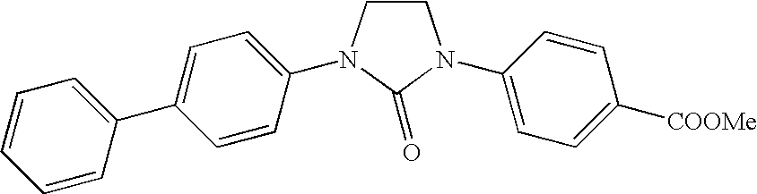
C1CN(C2=CC=C(C3=CC=CC=C3)C=C2)C(=O)N1C1=CC=C([COOMe])C=C1
